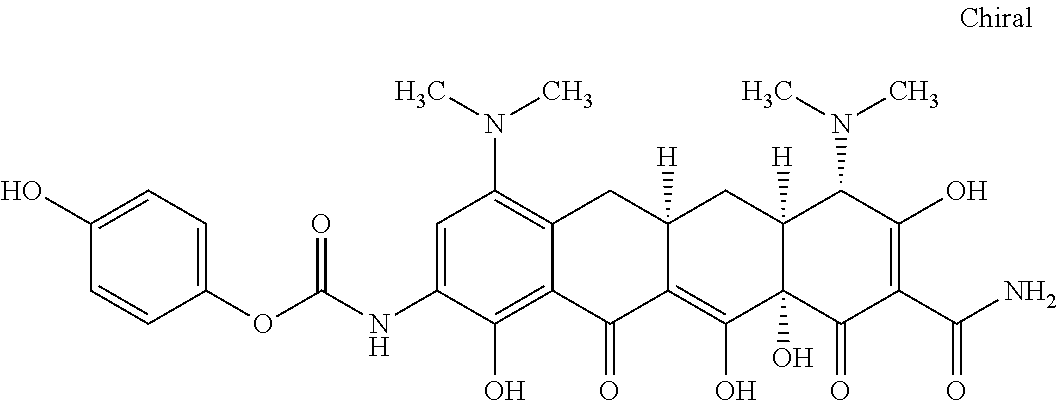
C1=C(NC(OC2=CC=C(O)C=C2)=O)C(O)=C2C(=C1N(C)C)CC1([H])C(=C(O)C3(O)C([H])(C1)C(N(C)C)C(O)=C(C(N)=O)C3=O)C2=O
